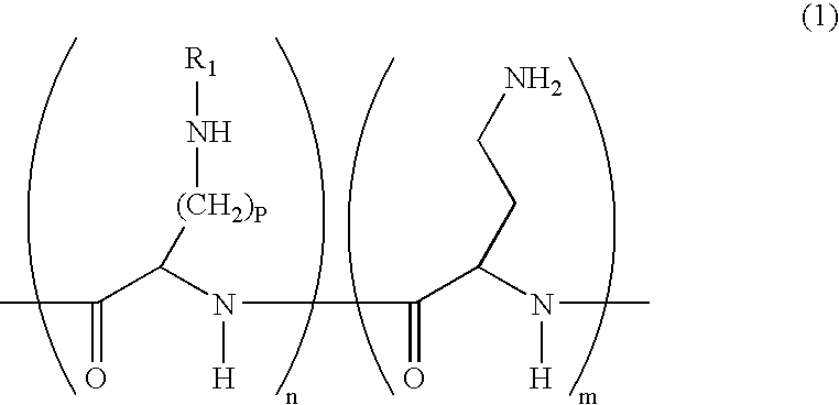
CC(=O)C(N([H])C(=O)C(N([H])C)CCN)[(CH2)P]N[R1]
